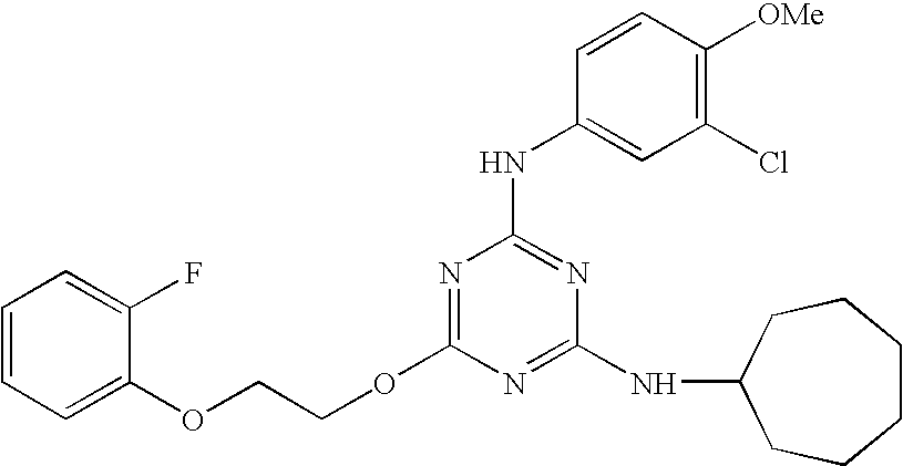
O(C1=NC(NC2=CC(Cl)=C([OMe])C=C2)=NC(NC2CCCCCC2)=N1)CCOC1=CC=CC=C1F
